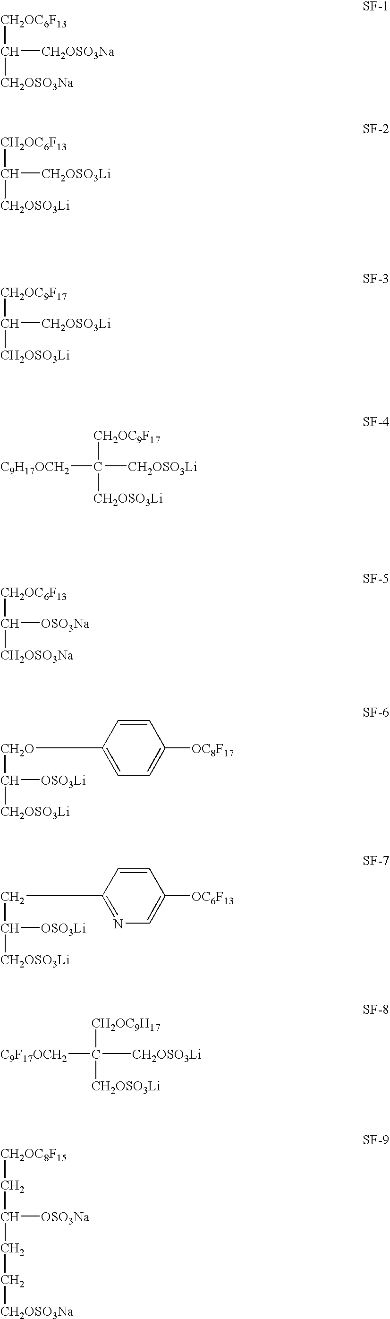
C([CH2OC6F13])([CH2OSO3Na])[CH2OSO3Na].C([CH2OC6F13])([CH2OSO3Li])[CH2OSO3Li].C([CH2OC9F17])([CH2OSO3Li])[CH2OSO3Li].C([CH2OC9F17])([CH2OSO3Li])([CH2OSO3Li])[C9H17OCH2].C([CH2O]C1=CC=C([OC8F17])C=C1)([OSO3Li])[CH2OSO3Li].C([CH2OC6F13])([OSO3Na])[CH2OSO3Na].C(CC1=NC=C([OC6F13])C=C1)([OSO3Li])[CH2OSO3Li].C([CH2OC9H17])([CH2OSO3Li])([CH2OSO3Li])[C9F17OCH2].[CH2OC8F15]CC([OSO3Na])CC[CH2OSO3Na]
